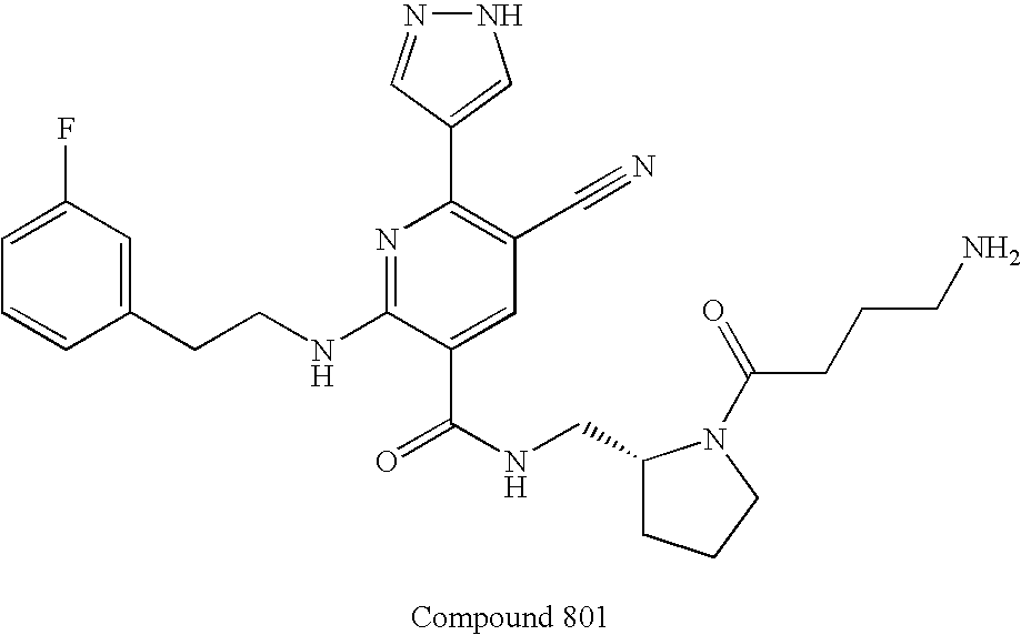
C1=CC(CCNC2=NC(C3=CNN=C3)=C(C#N)C=C2C(NCC2CCCN2C(CCCN)=O)=O)=CC(F)=C1
